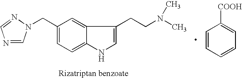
C1=CC=CC=C1[COOH].C12=CC(CN3C=NC=N3)=CC=C1NC=C2CCN(C)C
